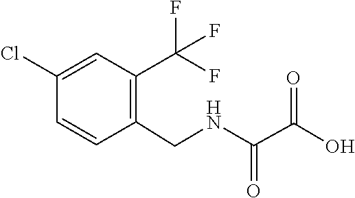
C1=CC(Cl)=CC(C(F)(F)F)=C1CNC(C(O)=O)=O
